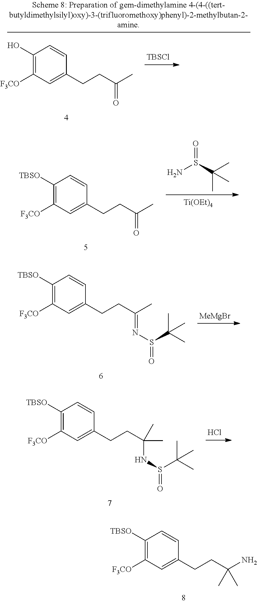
[Ti(OEt)4].NS(C(C)(C)C)=O.C1([TBSO])=C([F3CO])C=C(CCC(C)=O)C=C1.C1([TBSO])=C([F3CO])C=C(CCC(C)=NS(=O)C(C)(C)C)C=C1.[MeMgBr].Cl.C1([TBSO])=C([F3CO])C=C(CCC(C)(NS(=O)C(C)(C)C)C)C=C1.C1(O)=C([F3CO])C=C(CCC(C)=O)C=C1.[TBSCl].C1(CCC(N)(C)C)=CC([F3CO])=C([TBSO])C=C1
